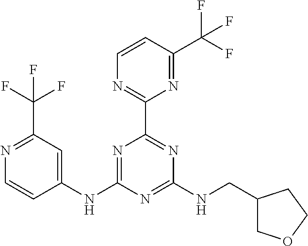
N1=C(C(F)(F)F)C=C(NC2=NC(C3=NC=CC(C(F)(F)F)=N3)=NC(NCC3COCC3)=N2)C=C1
